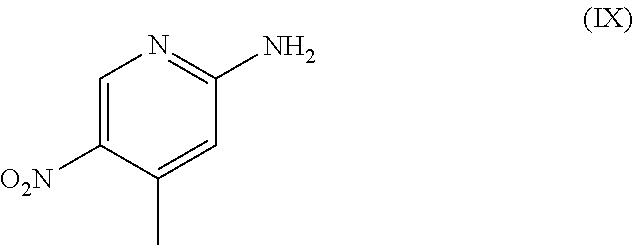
C1=C([O2N])C(C)=CC(N)=N1
